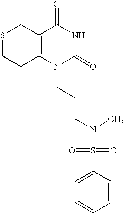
S1CCC2=C(C1)C(=O)NC(=O)N2CCCN(S(C1=CC=CC=C1)(=O)=O)C
